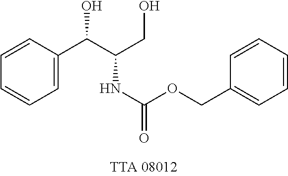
C1=CC=CC=C1C(C(CO)NC(OCC1=CC=CC=C1)=O)O
